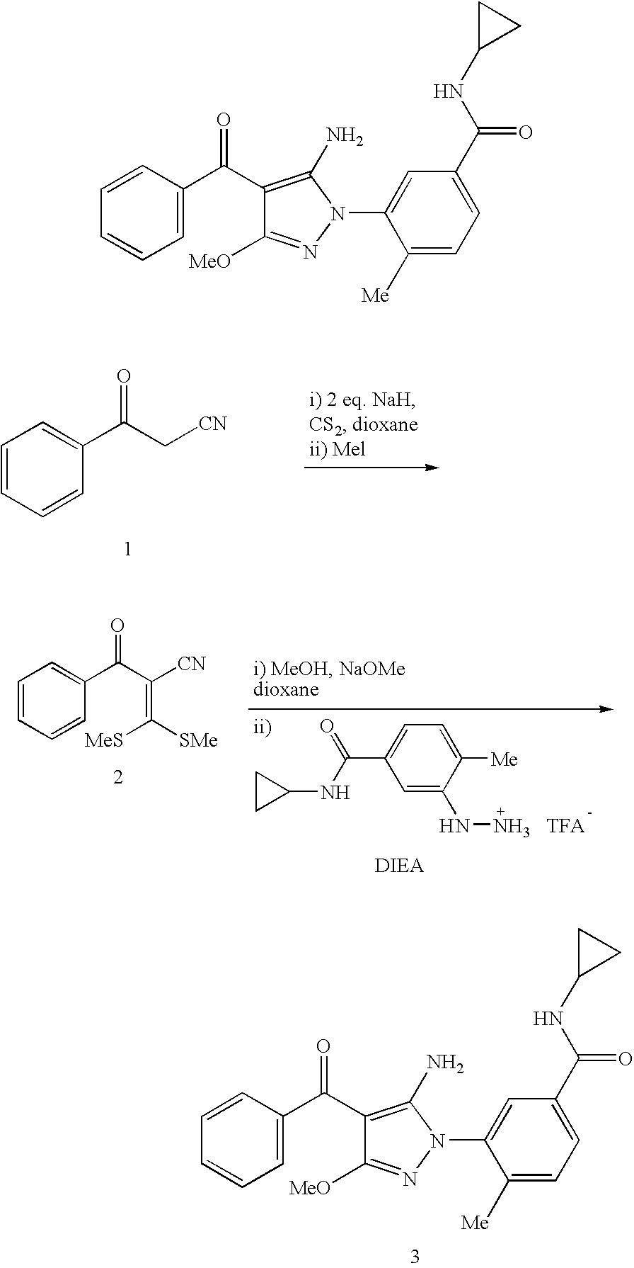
C1=CC=CC(C(C[CN])=O)=C1.C1=CC(C(=O)C2=C(N)N(C3=CC(C(NC4CC4)=O)=CC=C3[Me])N=C2[MeO])=CC=C1.C1=CC=CC(C(C([CN])=C([SMe])[MeS])=O)=C1.C1=C(C(NC2CC2)=O)C=C(NN)C([Me])=C1.C1=CC(C(=O)C2=C(N)N(C3=CC(C(NC4CC4)=O)=CC=C3[Me])N=C2[MeO])=CC=C1
